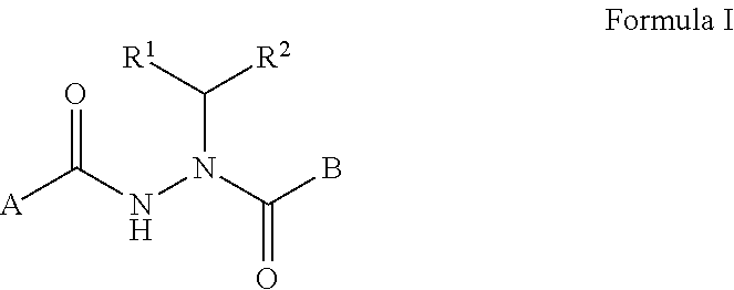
[A]C(NN(C(B)=O)C([R1])[R2])=O
